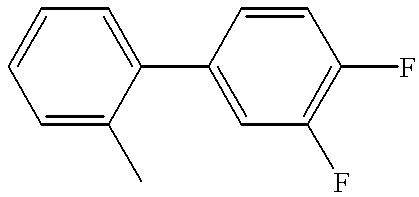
C1(C2=CC=CC=C2C)=CC(F)=C(F)C=C1
